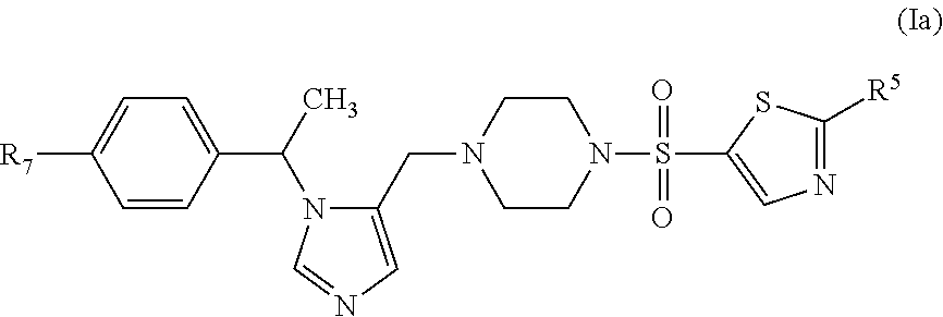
C1(CN2CCN(S(C3=CN=C([R5])S3)(=O)=O)CC2)=CN=CN1C(C)C1=CC=C([R7])C=C1
